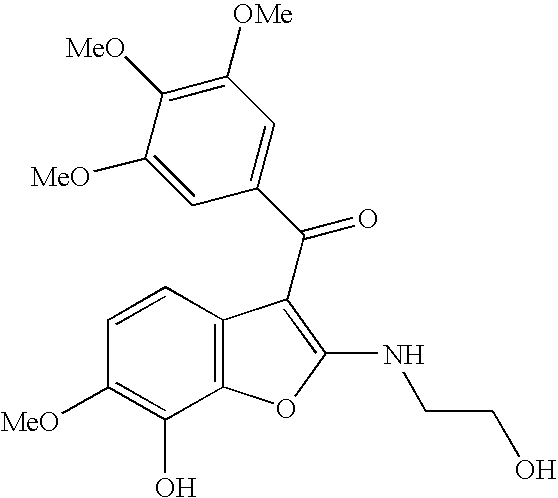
C1=C([MeO])C([MeO])=C([OMe])C=C1C(=O)C1=C(NCCO)OC2=C1C=CC([MeO])=C2O
